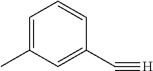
C1=C(C)C=C(C#[H])C=C1
